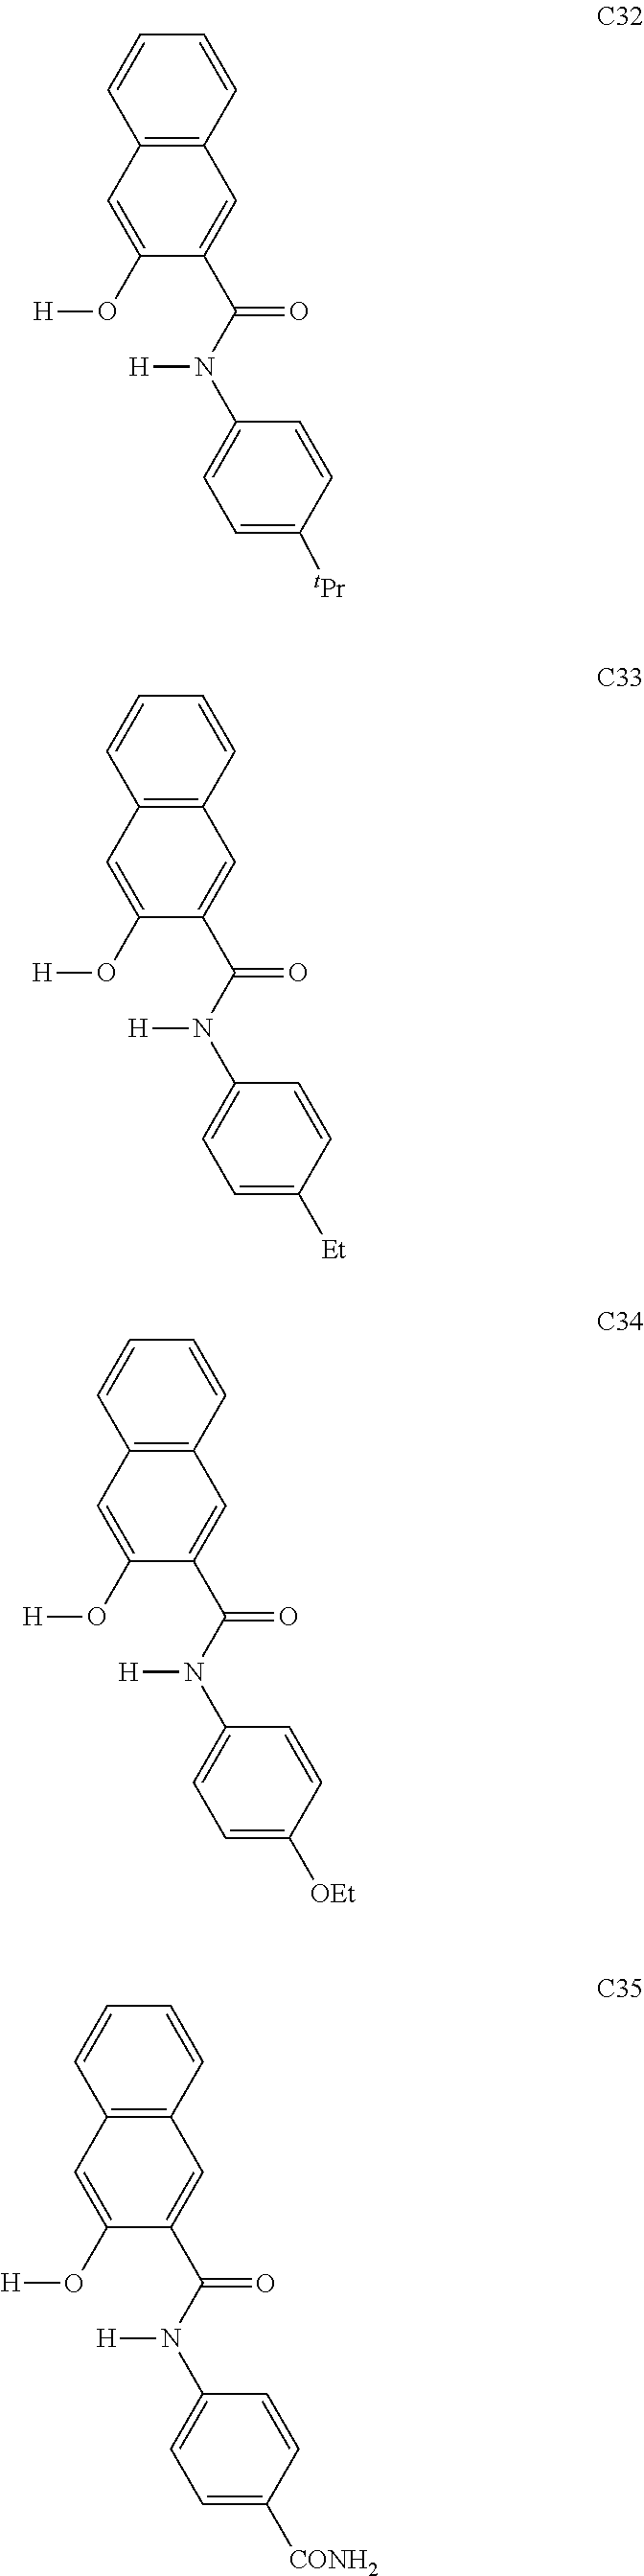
C12=C(C=CC=C1)C=C(C(N(C1=CC=C([tPr])C=C1)[H])=O)C(O[H])=C2.C12=C(C=CC=C1)C=C(C(N(C1=CC=C([Et])C=C1)[H])=O)C(O[H])=C2.C12=C(C=CC=C1)C=C(C(N(C1=CC=C([OEt])C=C1)[H])=O)C(O[H])=C2.C12=C(C=CC=C1)C=C(C(N(C1=CC=C([CONH2])C=C1)[H])=O)C(O[H])=C2
